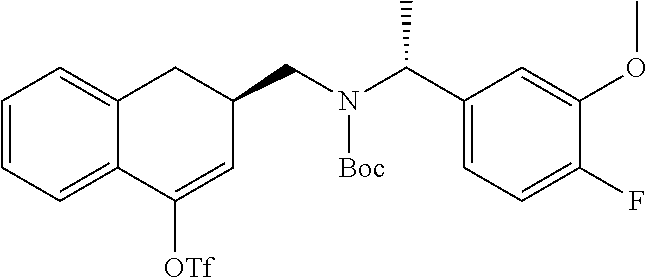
C1=CC=C2C(=C1)CC(CN(C(C1=CC=C(F)C(OC)=C1)C)[Boc])C=C2[OTf]
